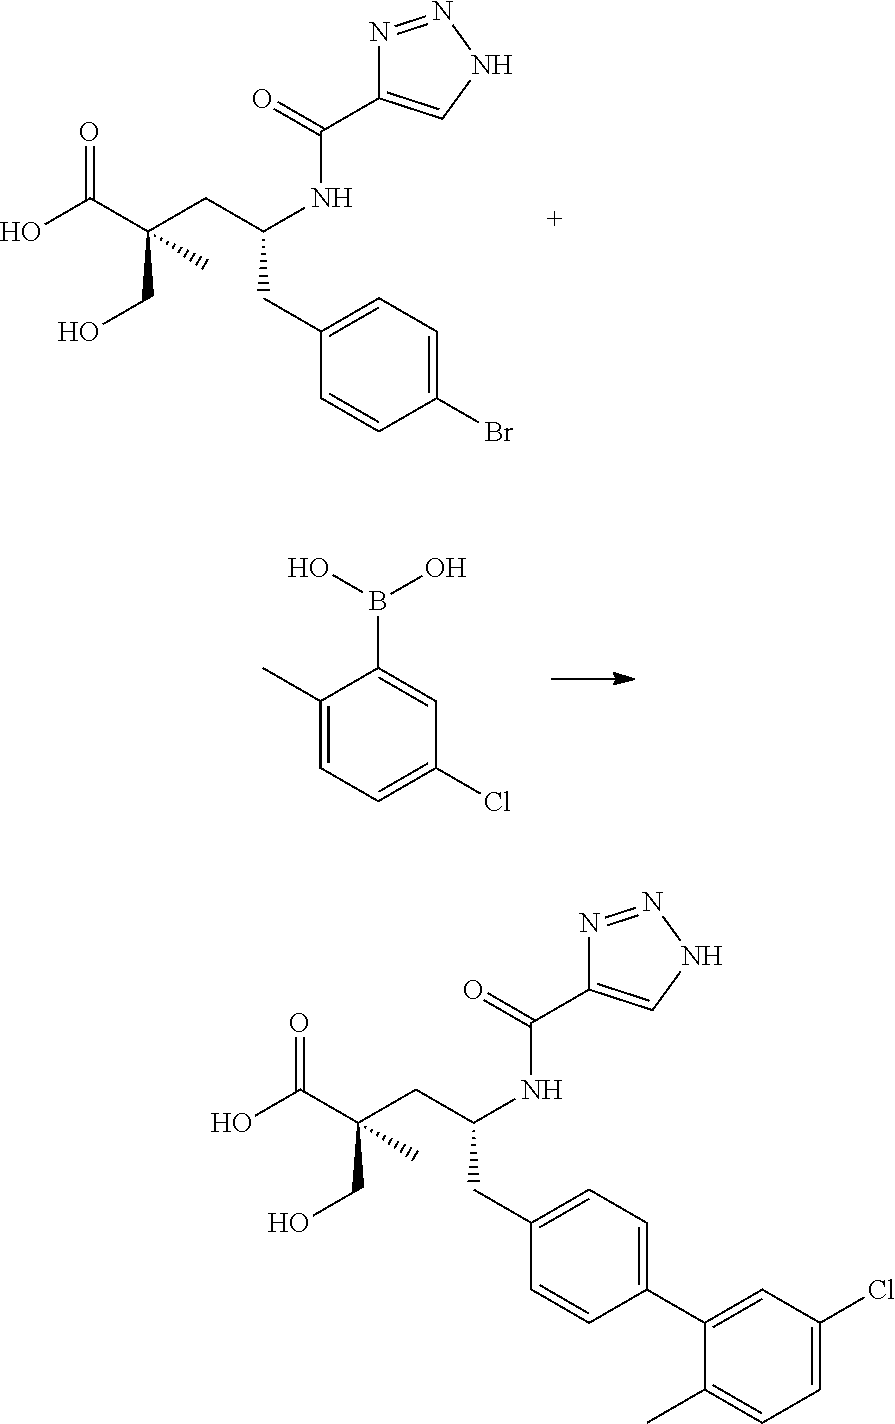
BrC1=CC=C(CC(CC(C(O)=O)(CO)C)NC(C2=CNN=N2)=O)C=C1.C1(C)=CC=C(Cl)C=C1B(O)O.C1(C)=CC=C(Cl)C=C1C1=CC=C(CC(CC(C(O)=O)(CO)C)NC(C2=CNN=N2)=O)C=C1
